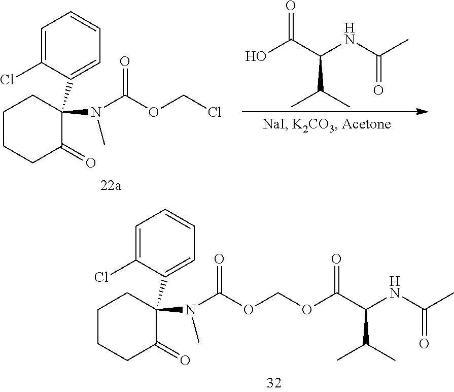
C1=C(Cl)C(C2(N(C(=O)OCOC(C(NC(C)=O)C(C)C)=O)C)C(=O)CCCC2)=CC=C1.C1=C(Cl)C(C2(N(C(=O)OCCl)C)C(=O)CCCC2)=CC=C1.OC(C(NC(C)=O)C(C)C)=O
